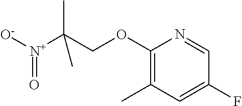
[N+](C(COC1=C(C)C=C(F)C=N1)(C)C)([O-])=O
